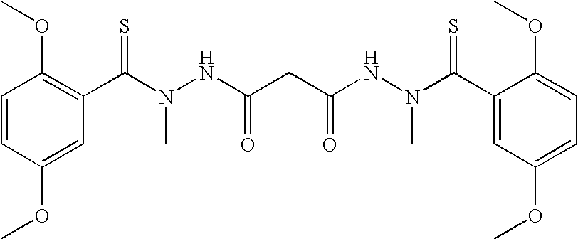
C1=CC(OC)=CC(C(N(NC(CC(NN(C(C2=CC(OC)=CC=C2OC)=S)C)=O)=O)C)=S)=C1OC
